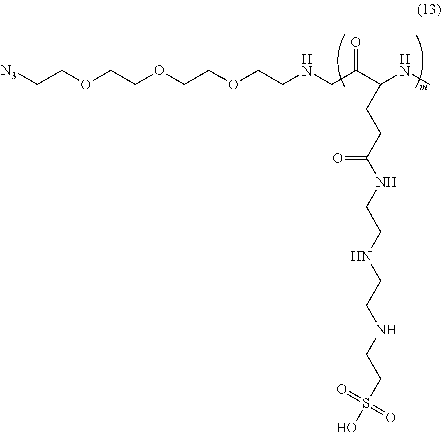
C(C(C(NC)CCC(NCCNCCNCCS(O)(=O)=O)=O)=O)NCCOCCOCCOCC[N3]
